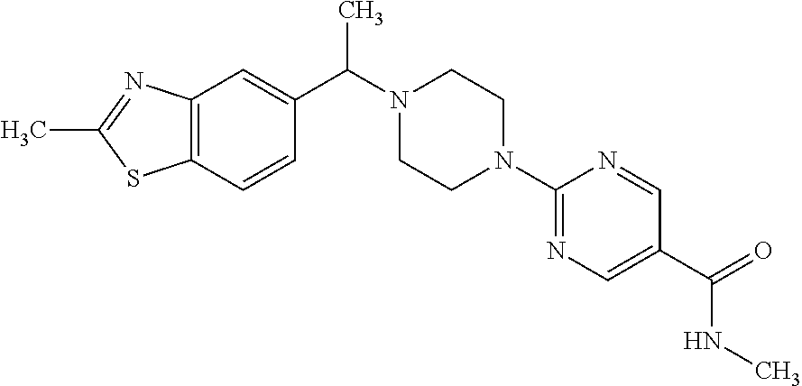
C12=C(C=C(C(N3CCN(C4=NC=C(C(=O)NC)C=N4)CC3)C)C=C1)N=C(C)S2
